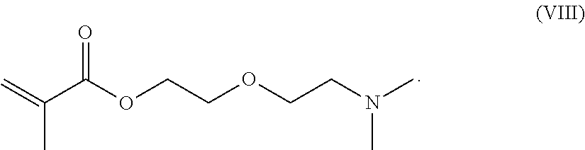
C=C(C)C(=O)OCCOCCN(C)C
